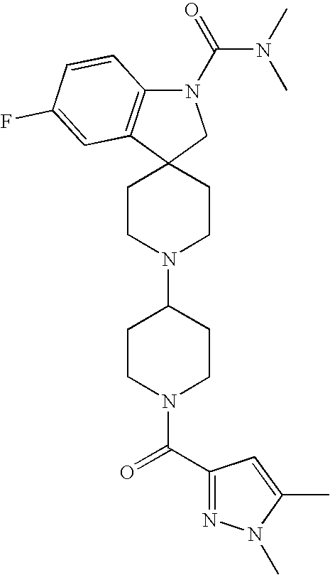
C1CN(C2CCN(C(=O)C3=NN(C)C(C)=C3)CC2)CCC12CN(C(=O)N(C)C)C1=C2C=C(F)C=C1
